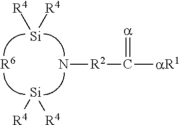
N[R2]C([aR1])=[a].[Si]([R4])[R4].[R6].[Si]([R4])[R4]
